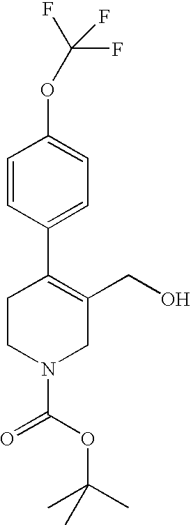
C1CN(C(OC(C)(C)C)=O)CC(CO)=C1C1=CC=C(OC(F)(F)F)C=C1
